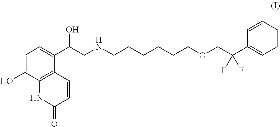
C1=C(O)C2=C(C=CC(=O)N2)C(C(CNCCCCCCOCC(C2=CC=CC=C2)(F)F)O)=C1
